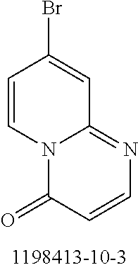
N12C(=NC=CC1=O)C=C(Br)C=C2
